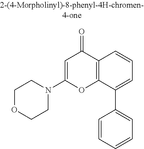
C12=C(C(C3=CC=CC=C3)=CC=C1)OC(N1CCOCC1)=CC2=O
